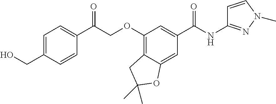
C(COC1=C2C(=CC(C(NC3=NN(C)C=C3)=O)=C1)OC(C)(C)C2)(=O)C1=CC=C(CO)C=C1
